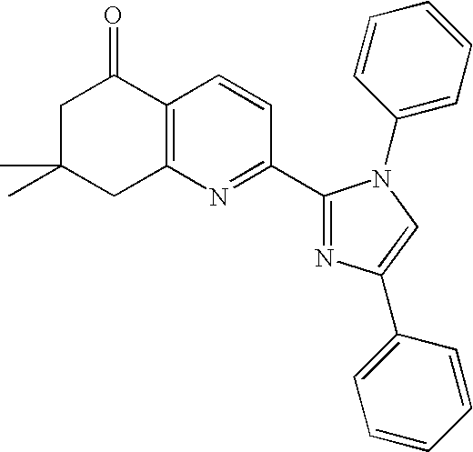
C1C(C)(C)CC2=C(C1=O)C=CC(C1=NC(C3=CC=CC=C3)=CN1C1=CC=CC=C1)=N2
